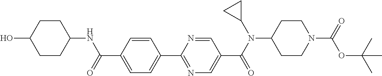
C1(C(=O)NC2CCC(O)CC2)=CC=C(C2=NC=C(C(N(C3CC3)C3CCN(C(=O)OC(C)(C)C)CC3)=O)C=N2)C=C1
